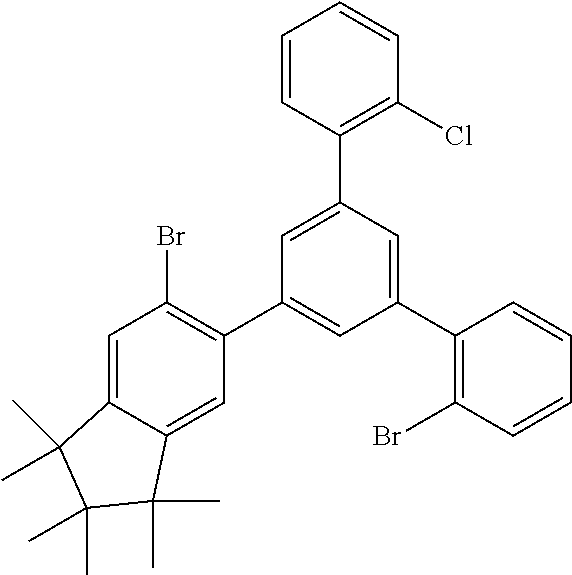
C1=C2C(=CC(C3=CC(C4=C(Br)C=CC=C4)=CC(C4=C(Cl)C=CC=C4)=C3)=C1Br)C(C)(C)C(C)(C)C2(C)C
